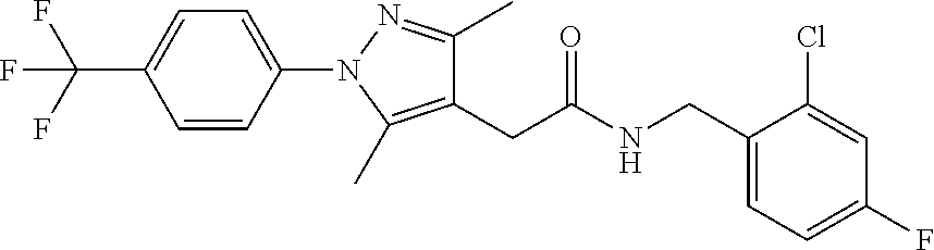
C1=CC(N2C(C)=C(CC(NCC3=CC=C(F)C=C3Cl)=O)C(C)=N2)=CC=C1C(F)(F)F
